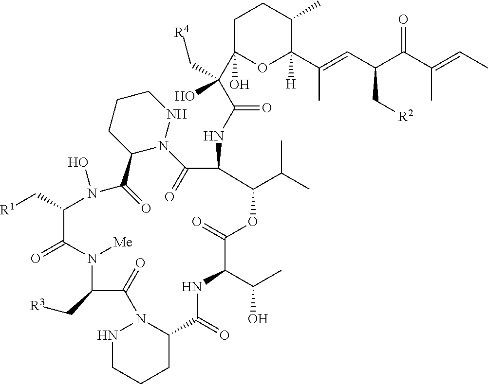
C1CC2N(NC1)C(=O)C(NC(C(C1(O)CCC(C)C(C(=CC(C(C(=CC)C)=O)C[R2])C)([H])O1)(O)C[R4])=O)C(C(C)C)OC(=O)C(C(C)O)NC(=O)C1N(C(=O)C(C[R3])N([Me])C(=O)C(C[R1])N(O)C2=O)NCCC1
